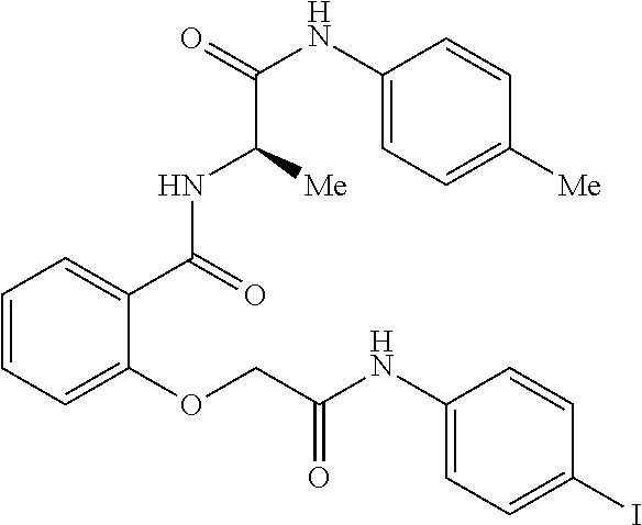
C1=CC=C(OCC(NC2=CC=C(I)C=C2)=O)C(C(NC(C(NC2=CC=C([Me])C=C2)=O)[Me])=O)=C1
